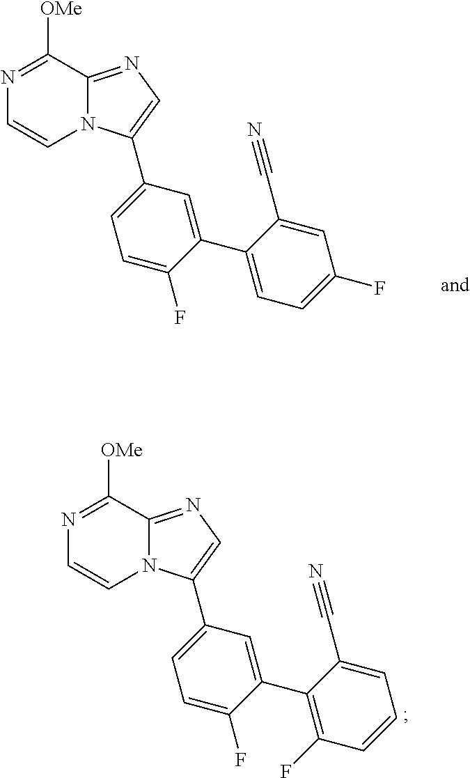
N1=C([OMe])C2=NC=C(C3=CC=C(F)C(C4=CC=C(F)C=C4C#N)=C3)N2C=C1.N1=C([OMe])C2=NC=C(C3=CC=C(F)C(C4=C(F)C=CC=C4C#N)=C3)N2C=C1
